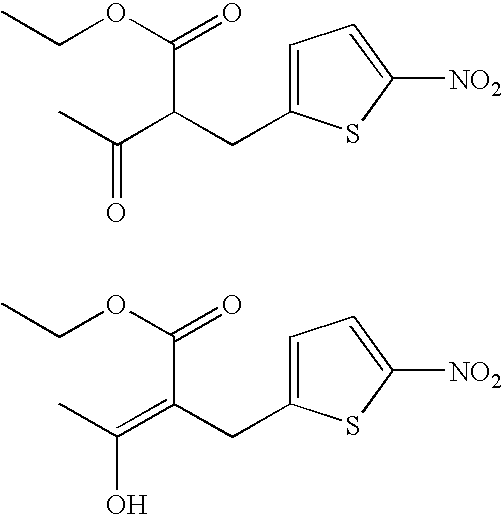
CCOC(=O)C(C(=O)C)CC1=CC=C([NO2])S1.CCOC(=O)C(=C(O)C)CC1=CC=C([NO2])S1
